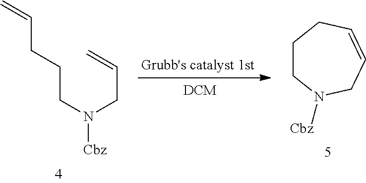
C=CCCCN(CC=C)[Cbz].C1CN([Cbz])CC=CC1
